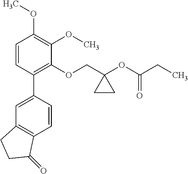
C1=CC(C2=CC3=C(C=C2)C(=O)CC3)=C(OCC2(OC(CC)=O)CC2)C(OC)=C1OC
